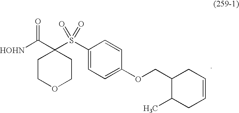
[HOHN]C(C1(S(C2=CC=C(OCC3C(C)CC=CC3)C=C2)(=O)=O)CCOCC1)=O
